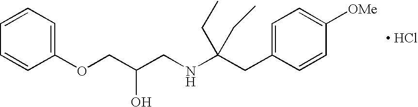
O(CC(CNC(CC1=CC=C([OMe])C=C1)(CC)CC)O)C1=CC=CC=C1.[ HCl]
